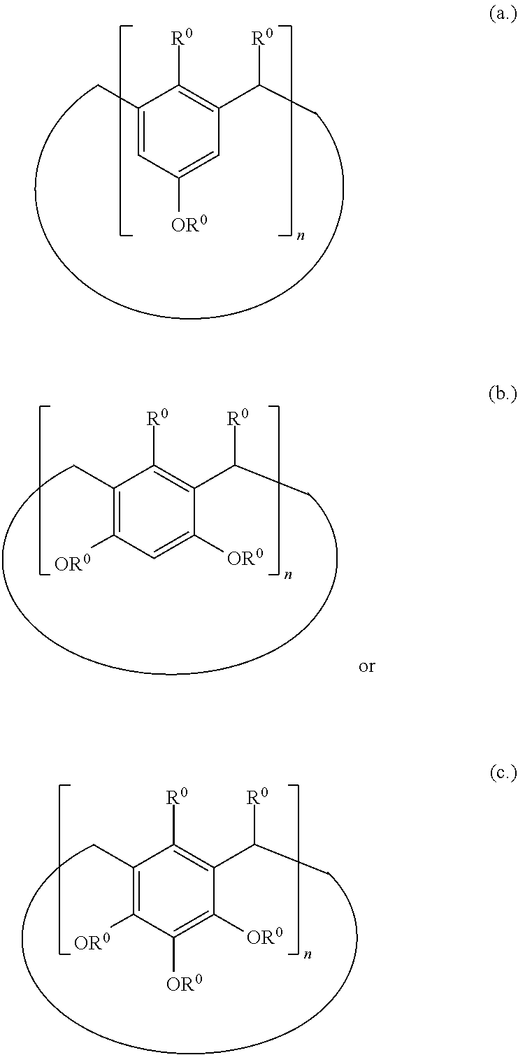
C1(C)=CC([OR0])=CC(C([R0])C)=C1[R0].C1(C)=C([OR0])C([OR0])=C([OR0])C(C([R0])C)=C1[R0].C1(C)=C([OR0])C=C([OR0])C(C([R0])C)=C1[R0]
